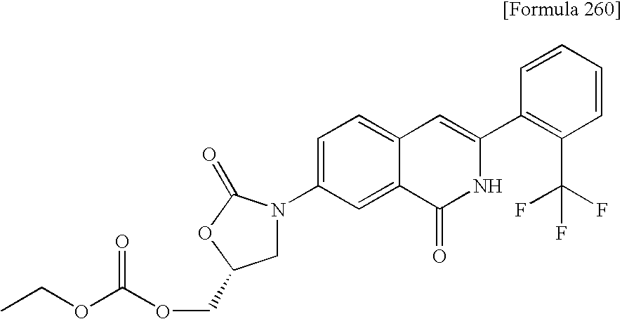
C1=C(N2CC(COC(OCC)=O)OC2=O)C=C2C(=C1)C=C(C1=C(C(F)(F)F)C=CC=C1)NC2=O
